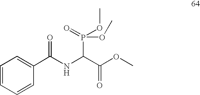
C1=CC=CC(C(NC(C(OC)=O)P(=O)(OC)OC)=O)=C1
